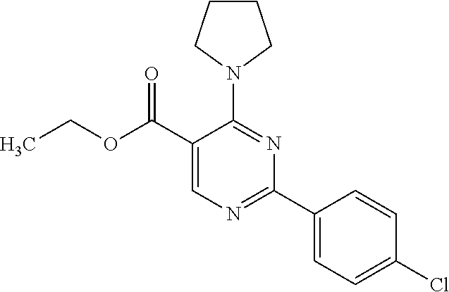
CCOC(C1=CN=C(C2=CC=C(Cl)C=C2)N=C1N1CCCC1)=O
